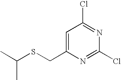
C(SCC1=CC(Cl)=NC(Cl)=N1)(C)C
